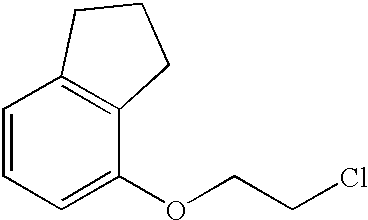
C1=CC2=C(C(OCCCl)=C1)CCC2
